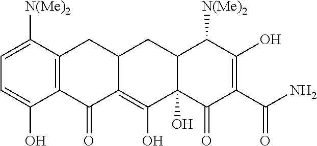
C12=C(C([N(Me)2])=CC=C1O)CC1C(=C(O)C3(O)C(C1)C([N(Me)2])C(O)=C(C(N)=O)C3=O)C2=O
